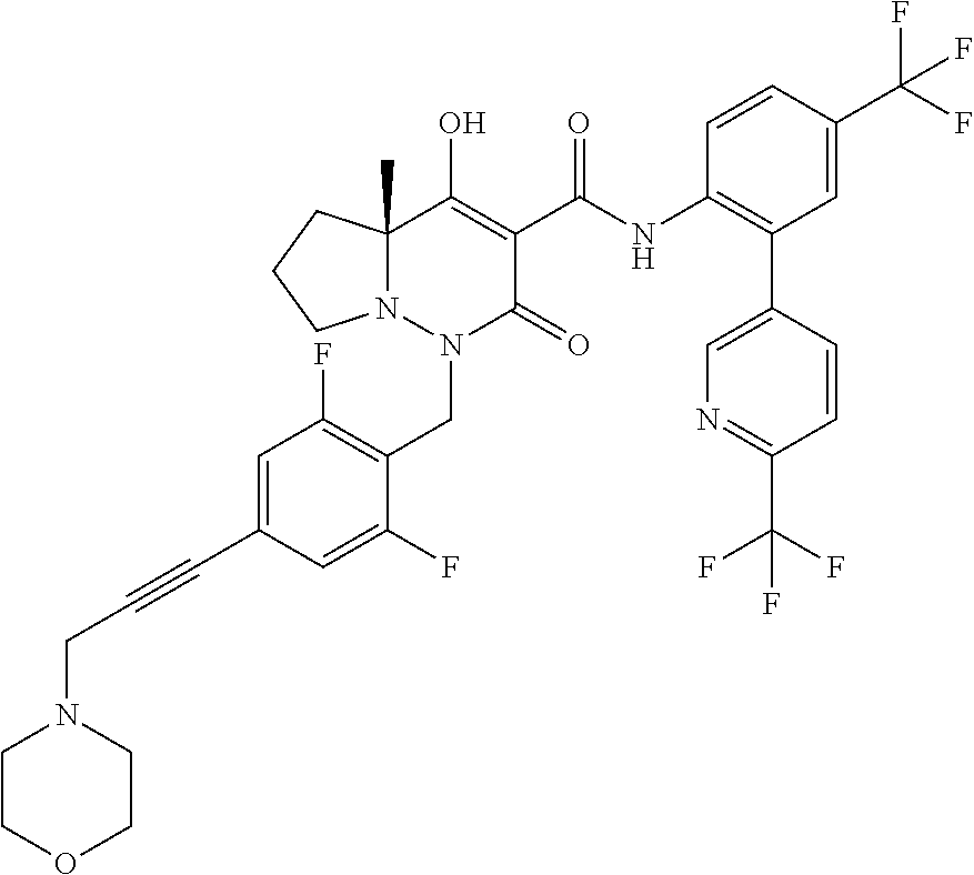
C1=C(C#CCN2CCOCC2)C=C(F)C(CN2C(=O)C(C(=O)NC3=C(C4=CN=C(C(F)(F)F)C=C4)C=C(C(F)(F)F)C=C3)=C(O)C3(C)N2CCC3)=C1F
